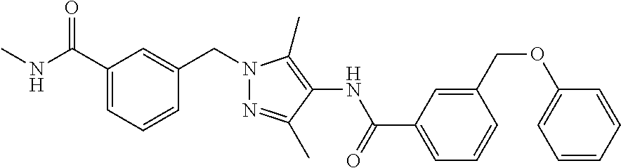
C1(C(NC)=O)=CC=CC(CN2N=C(C)C(NC(C3=CC=CC(COC4=CC=CC=C4)=C3)=O)=C2C)=C1
